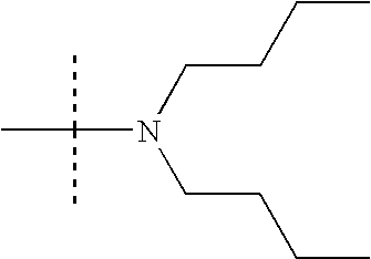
C(N(CCCC)CCCC)(C)(C)C
